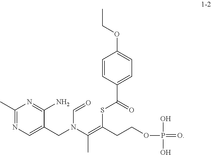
C1(C)=NC=C(CN(C(=C(SC(C2=CC=C(OCC)C=C2)=O)CCOP(O)(O)=O)C)C=O)C(N)=N1
